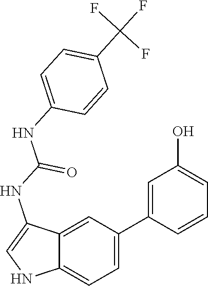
C12=CC=C(C3=CC(O)=CC=C3)C=C1C(NC(NC1=CC=C(C(F)(F)F)C=C1)=O)=CN2
